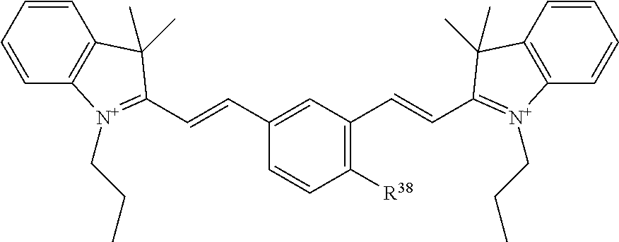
C1=CC=CC2=C1C(C)(C)C(C=CC1=CC(C=CC3=[N+](CCC)C4=C(C=CC=C4)C3(C)C)=C([R38])C=C1)=[N+]2CCC
